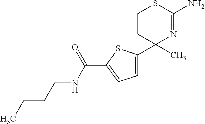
C1(C)(C2=CC=C(C(NCCCC)=O)S2)N=C(N)SCC1
